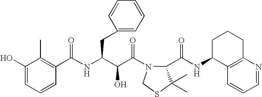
C1(O)=CC=CC(C(NC(C(C(=O)N2C(C(NC3C4=C(CCC3)N=CC=C4)=O)C(C)(C)SC2)O)CC2=CC=CC=C2)=O)=C1C
